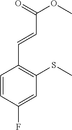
C1=CC(F)=CC(SC)=C1C=CC(=O)OC
